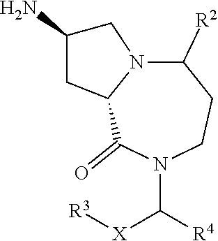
C1([R2])N2C(C(=O)N(C([R4])[X][R3])CC1)CC(N)C2
